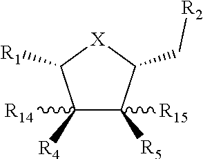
C1([R4])([R14])C([R5])([R15])C(C[R2])[X]C1[R1]
